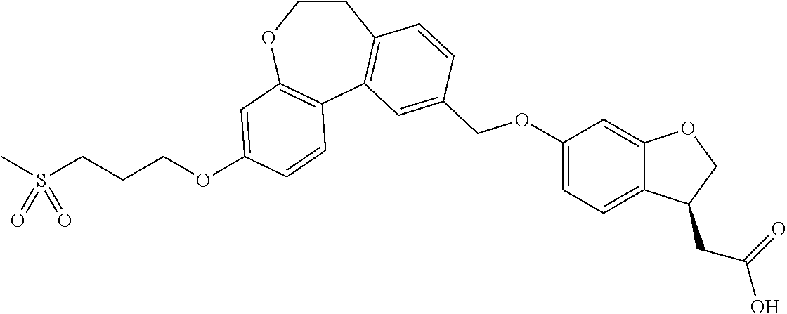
CS(CCCOC1=CC2=C(C3=C(CCO2)C=CC(COC2=CC=C4C(=C2)OCC4CC(=O)O)=C3)C=C1)(=O)=O
